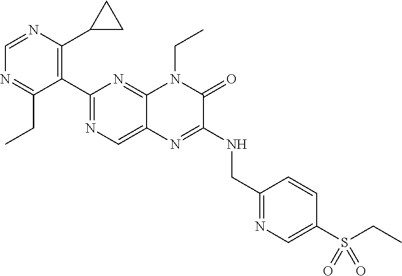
C1=NC(C2CC2)=C(C2=NC=C3C(=N2)N(CC)C(=O)C(NCC2=NC=C(S(=O)(=O)CC)C=C2)=N3)C(CC)=N1
